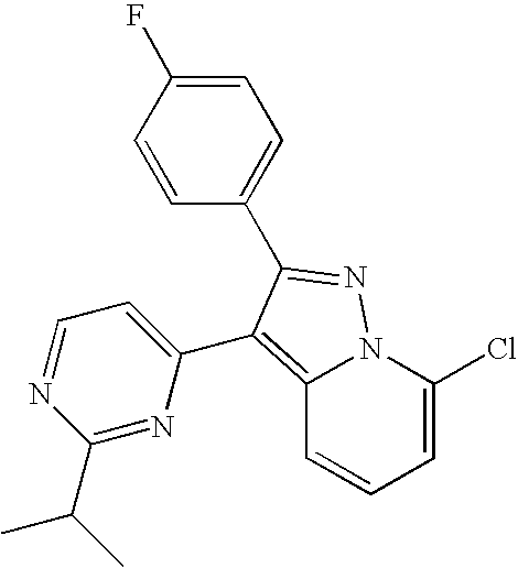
C12=C(C3=CC=NC(C(C)C)=N3)C(C3=CC=C(F)C=C3)=NN1C(Cl)=CC=C2
